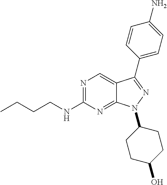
N1=C(NCCCC)N=C2C(=C1)C(C1=CC=C(N)C=C1)=NN2C1CCC(O)CC1
